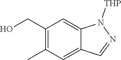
C1(CO)=C(C)C=C2C(=C1)N([THP])N=C2
